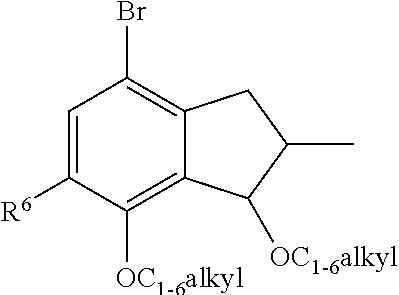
C1=C([R6])C([OC1-6alkyl])=C2C(=C1Br)CC(C)C2[OC1-6alkyl]
